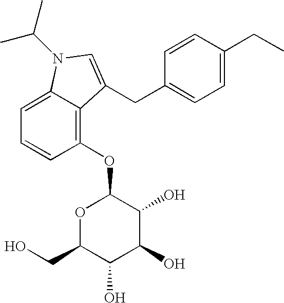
C1=C(CC)C=CC(CC2=CN(C(C)C)C3=CC=CC(OC4OC(CO)C(O)C(O)C4O)=C32)=C1
